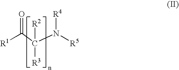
[R1]C(C(N([R5])[R4])([R2])[R3])=O
